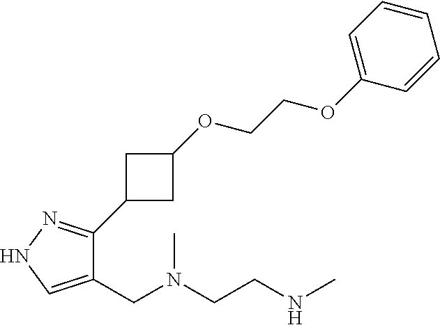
C1(CN(CCNC)C)=CNN=C1C1CC(OCCOC2=CC=CC=C2)C1
